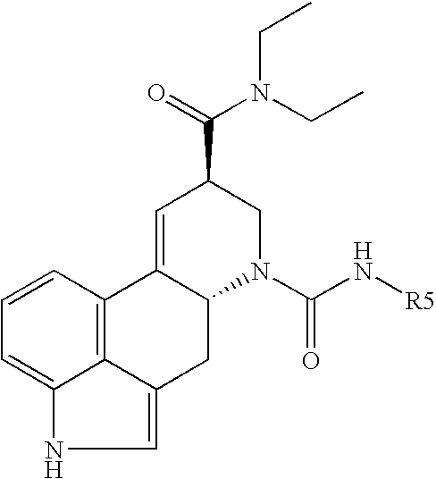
C1=CC=C2C3=C1C1=CC(C(=O)N(CC)CC)CN(C(N[R5])=O)C1CC3=CN2
